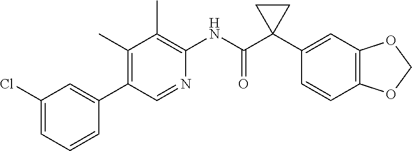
C1(Cl)=CC=CC(C2=C(C)C(C)=C(NC(C3(C4=CC5=C(C=C4)OCO5)CC3)=O)N=C2)=C1
